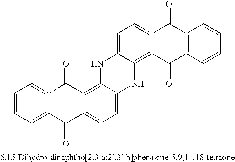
C12=CC=CC=C1C(=O)C1=CC=C3C(=C1C2=O)NC1=CC=C2C(=C1N3)C(=O)C1=C(C2=O)C=CC=C1
